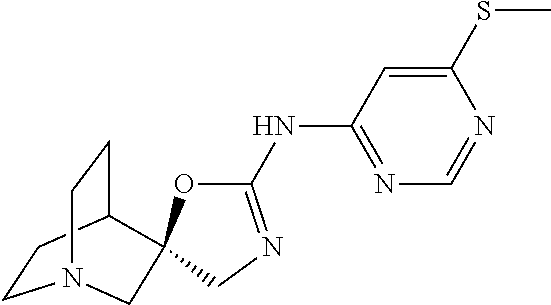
C1CC2CCN1CC21OC(NC2=NC=NC(SC)=C2)=NC1
